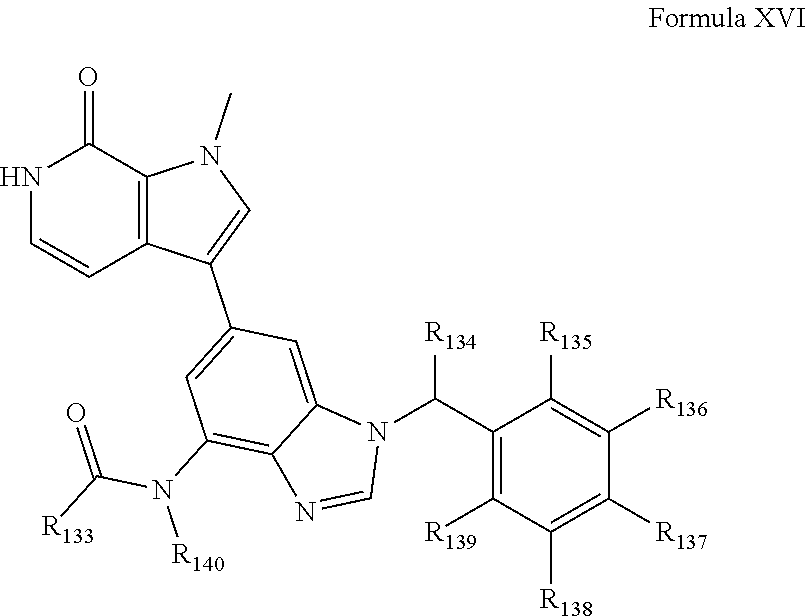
N1(C(C2=C([R139])C([R138])=C([R137])C([R136])=C2[R135])[R134])C=NC2=C(N(C([R133])=O)[R140])C=C(C3=CN(C)C4=C3C=CNC4=O)C=C12
